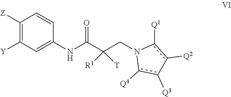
C1([Z])=C([Y])C=C(NC(C(CN2c([Q4])c([Q3])-c([Q2])c2[Q1])([R1])[T])=O)C=C1
